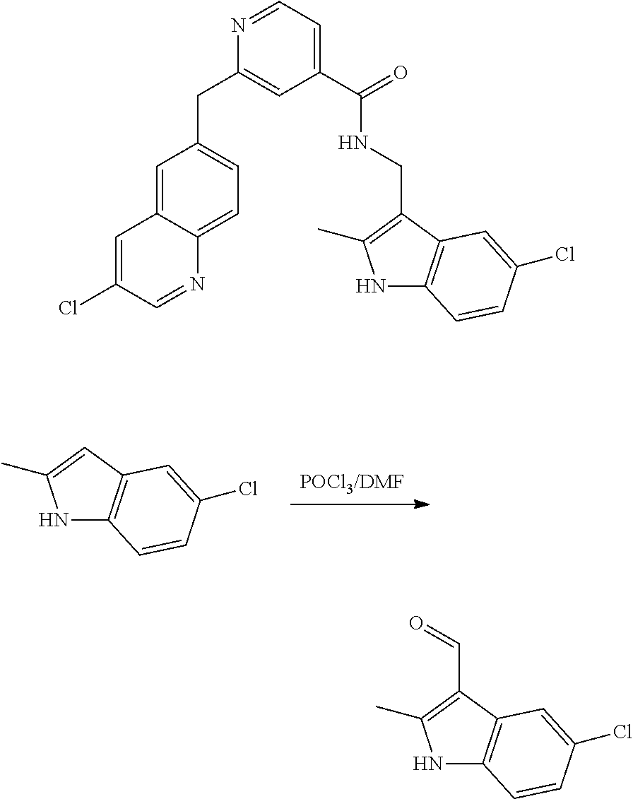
[POCl3/DMF].N1C2=C(C=C1C)C=C(Cl)C=C2.N1C2=C(C(CNC(C3=CC=NC(CC4=CC=C5C(=C4)C=C(Cl)C=N5)=C3)=O)=C1C)C=C(Cl)C=C2.N1C2=C(C(C=O)=C1C)C=C(Cl)C=C2
